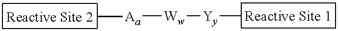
[Reactive Site 2].[Reactive Site 1].[Aa]([Ww][Yy]C)C
